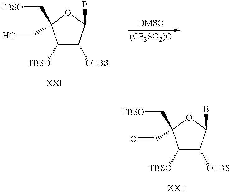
C1([TBSO])C([OTBS])C(B)OC1(C[TBSO])CO.[(CF3SO2)O].C1([TBSO])C([OTBS])C(B)OC1(C[TBSO])C=O
